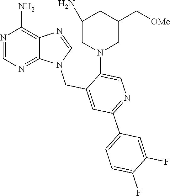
N1(CC2=CC(C3=CC=C(F)C(F)=C3)=NC=C2N2CC(C[OMe])CC(N)C2)C2=NC=NC(N)=C2N=C1
